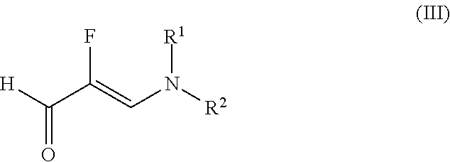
FC(C([H])=O)=CN([R2])[R1]
